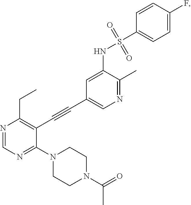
N1=CN=C(N2CCN(C(=O)C)CC2)C(C#CC2=CN=C(C)C(NS(C3=CC=C(F)C=C3)(=O)=O)=C2)=C1CC
